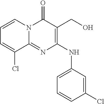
C1=CN2C(=NC(NC3=CC=CC(Cl)=C3)=C(CO)C2=O)C(Cl)=C1
